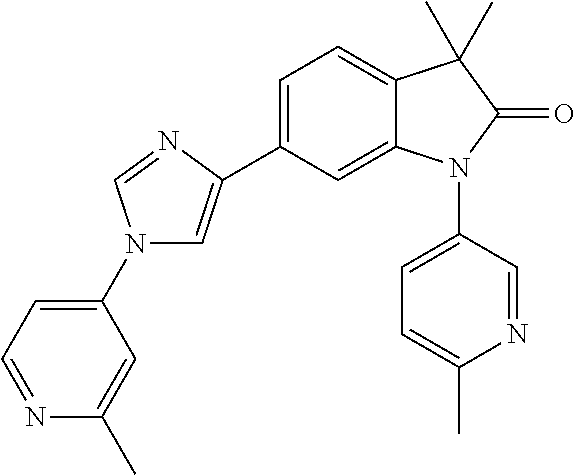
N1(C2=CC=NC(C)=C2)C=C(C2=CC=C3C(=C2)N(C2=CC=C(C)N=C2)C(=O)C3(C)C)N=C1
